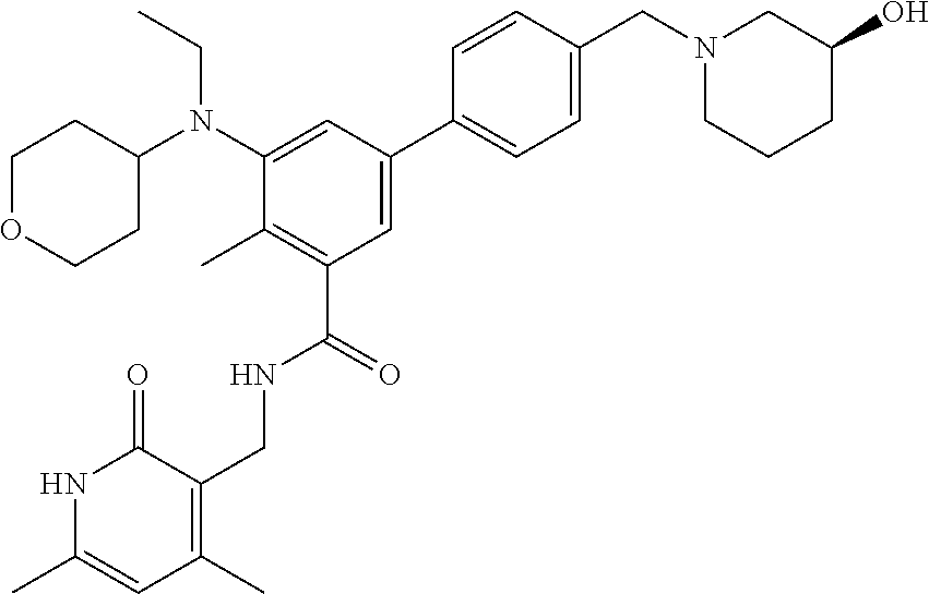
C1=CC(CN2CCCC(O)C2)=CC=C1C1=CC(C(=O)NCC2=C(C)C=C(C)NC2=O)=C(C)C(N(C2CCOCC2)CC)=C1
